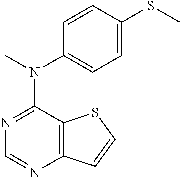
CN(C1=CC=C(SC)C=C1)C1=NC=NC2=C1SC=C2
